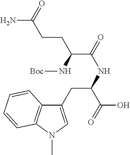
C1(CC(NC(=O)C(N[Boc])CCC(N)=O)C(=O)O)=CN(C)C2=C1C=CC=C2
